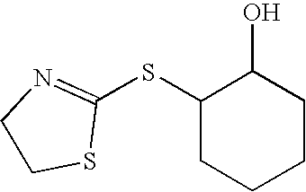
C1CN=C(SC2C(O)CCCC2)S1
